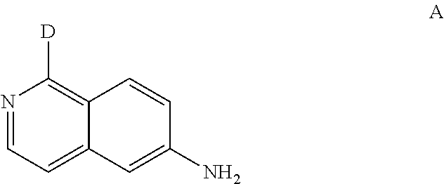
N1=CC=C2C(=C1[D])C=CC(N)=C2
